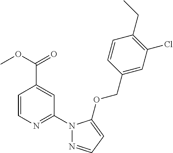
C1=CN=C(N2N=CC=C2OCC2=CC(Cl)=C(CC)C=C2)C=C1C(=O)OC
